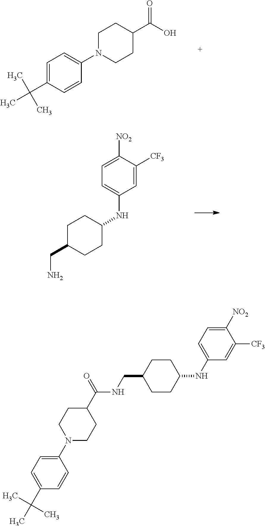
C1=C(C(C)(C)C)C=CC(N2CCC(C(O)=O)CC2)=C1.C1=C([CF3])C([NO2])=CC=C1NC1CCC(CN)CC1.C1(N2CCC(C(NCC3CCC(NC4=CC=C([NO2])C([CF3])=C4)CC3)=O)CC2)=CC=C(C(C)(C)C)C=C1
